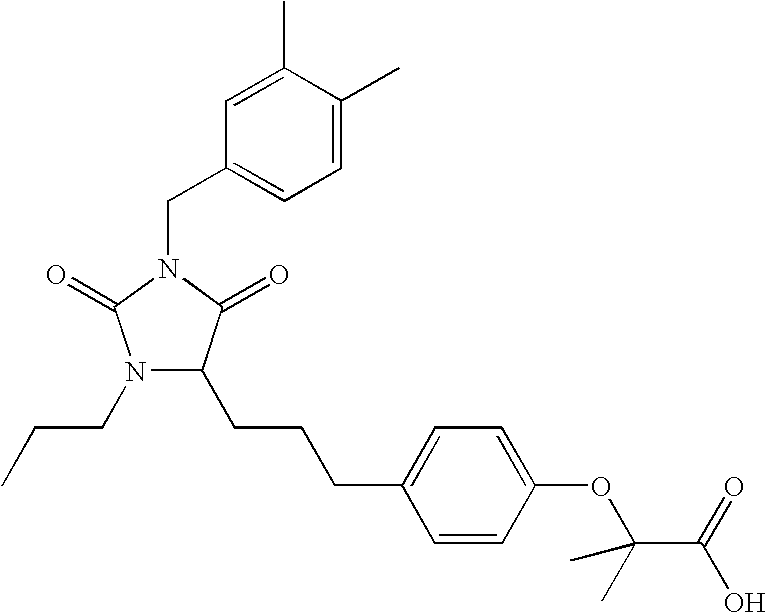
N1(CCC)C(CCCC2=CC=C(OC(C(=O)O)(C)C)C=C2)C(=O)N(CC2=CC=C(C)C(C)=C2)C1=O
